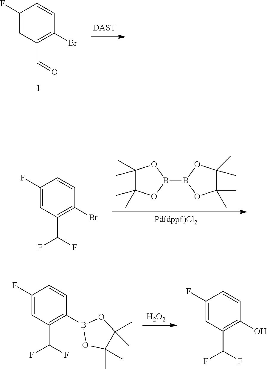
[DAST].C1(F)=CC(C=O)=C(Br)C=C1.C1(F)=CC(C(F)F)=C(Br)C=C1.[Pd(dppf)Cl2].B1(B2OC(C)(C)C(C)(C)O2)OC(C)(C)C(C)(C)O1.[H2O2].C1(F)=CC(C(F)F)=C(B2OC(C)(C)C(C)(C)O2)C=C1.C1(F)=CC(C(F)F)=C(O)C=C1
